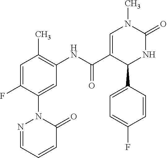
C1(F)=CC(C)=C(NC(C2=CN(C)C(=O)NC2C2=CC=C(F)C=C2)=O)C=C1N1N=CC=CC1=O
